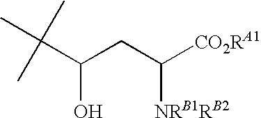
CC(C(CC([NRB1RB2])[CO2RA1])O)(C)C
